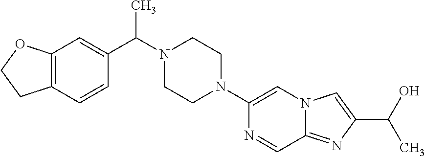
C12=C(C=CC(C(N3CCN(C4=CN5C(=NC(C(O)C)=C5)C=N4)CC3)C)=C1)CCO2
